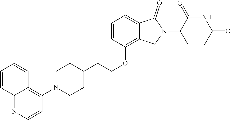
C1(OCCC2CCN(C3=C4C(=NC=C3)C=CC=C4)CC2)=C2C(=CC=C1)C(=O)N(C1CCC(=O)NC1=O)C2
